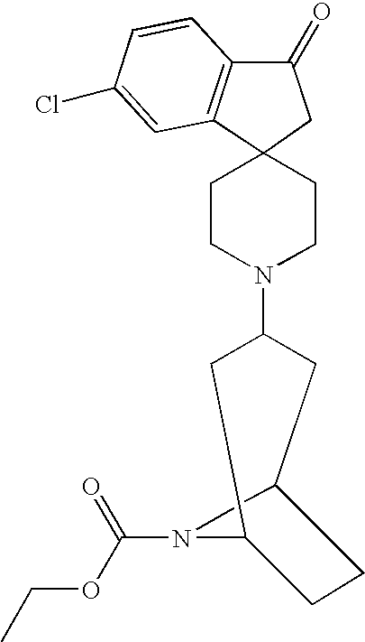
C12(CCN(C3CC4CCC(C3)N4C(OCC)=O)CC1)C1=C(C(=O)C2)C=CC(Cl)=C1
